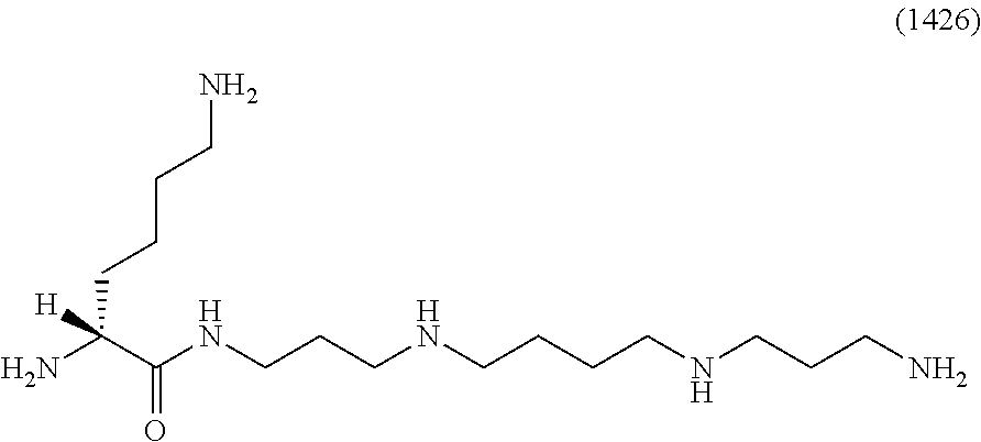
NCCCCC(N)(C(NCCCNCCCCNCCCN)=O)[H]
